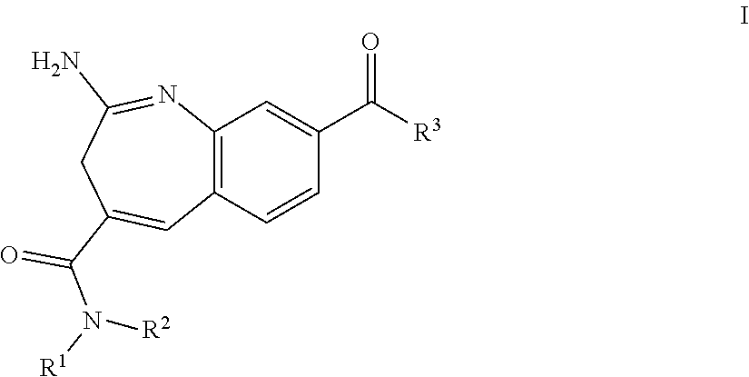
C12=C(C=CC(C(=O)[R3])=C1)C=C(C(=O)N([R2])[R1])CC(N)=N2
